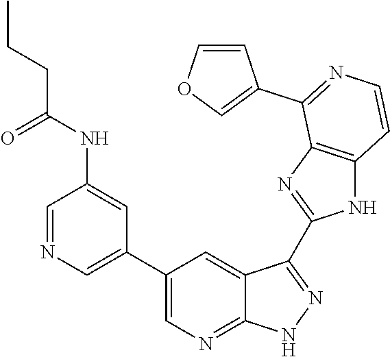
C1=NC=C(C2=CN=C3C(=C2)C(C2=NC4=C(N2)C=CN=C4C2=COC=C2)=NN3)C=C1NC(CCC)=O
